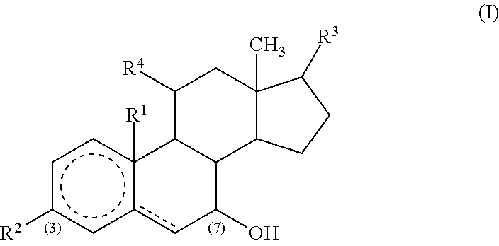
c1c([R2])cc2c([R1])(c1)C1C(C(O)c2)C2C(C)(CC1[R4])C([R3])CC2
